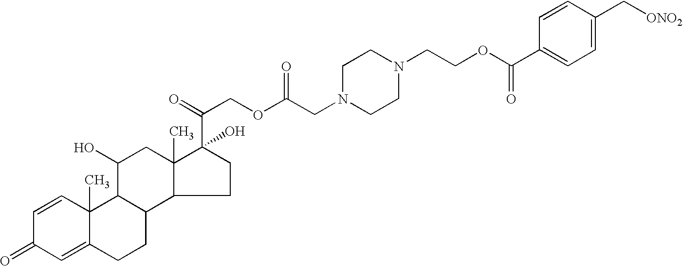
C1=CC2(C)C(=CC1=O)CCC1C3C(C)(CC(O)C21)C(C(COC(CN1CCN(CCOC(C2=CC=C(C[ONO2])C=C2)=O)CC1)=O)=O)(O)CC3
